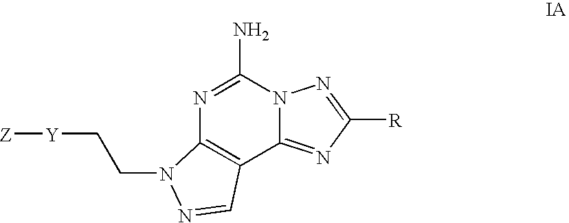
C12=NC([R])=NN1C(N)=NC1=C2C=NN1CC[Y][Z]
